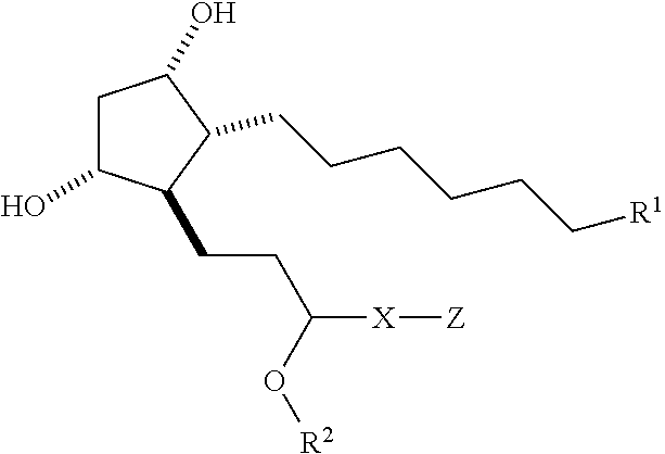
C1C(O)C(CCC([X][Z])O[R2])C(CCCCCC[R1])C1O
